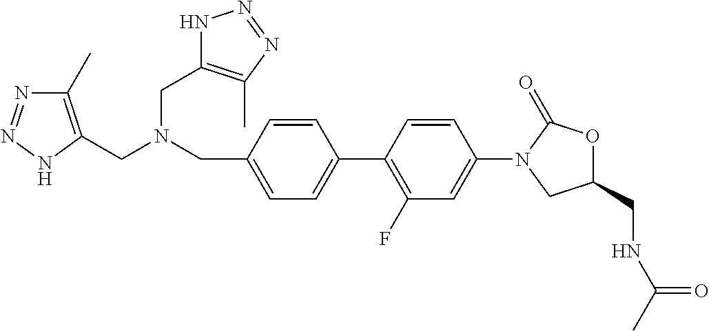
C(N(CC1=CC=C(C2=C(F)C=C(N3CC(CNC(C)=O)OC3=O)C=C2)C=C1)CC1=C(C)N=NN1)C1=C(C)N=NN1
